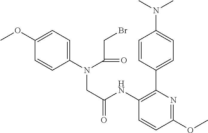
C1=C(OC)C=CC(N(CC(NC2=C(C3=CC=C(N(C)C)C=C3)N=C(OC)C=C2)=O)C(=O)CBr)=C1
